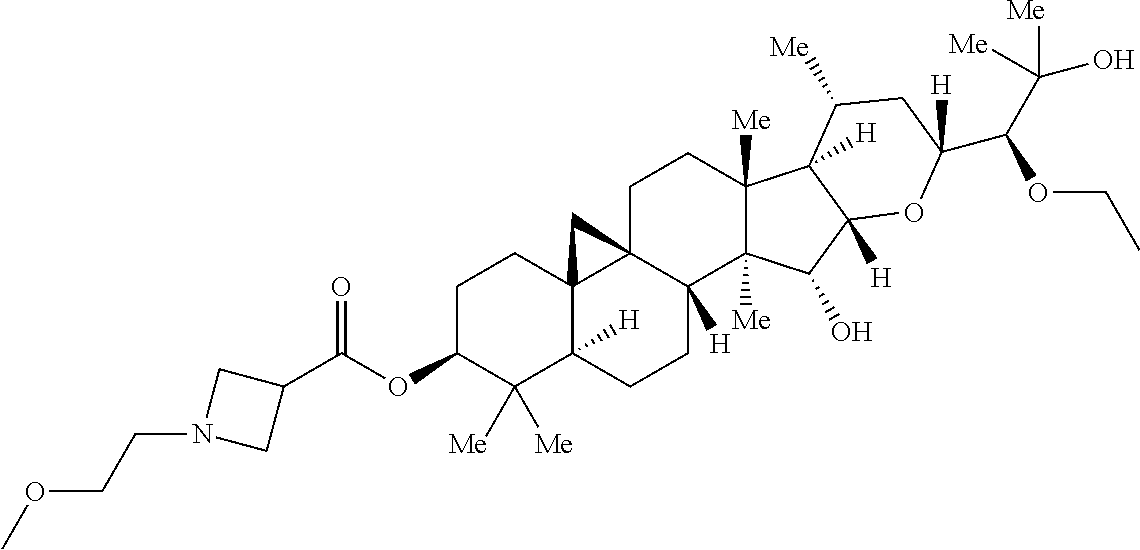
O(C1C([Me])([Me])C2([H])C3(CC1)C1(C([H])(CC2)C2([Me])C([Me])(CC1)C1([H])C([H])(C2O)OC(C(C([Me])(O)[Me])OCC)([H])CC1[Me])C3)C(=O)C1CN(CCOC)C1
